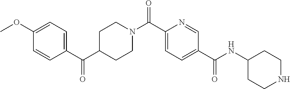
C1(OC)=CC=C(C(C2CCN(C(C3=CC=C(C(NC4CCNCC4)=O)C=N3)=O)CC2)=O)C=C1
